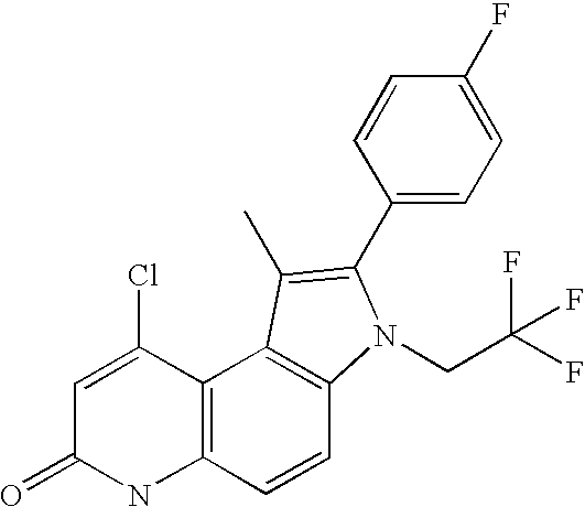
C1=C(Cl)C2=C(NC1=O)C=CC1=C2C(C)=C(C2=CC=C(F)C=C2)N1CC(F)(F)F
